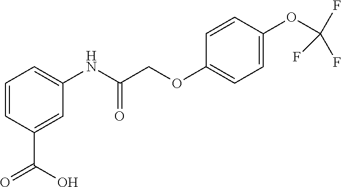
C1=CC(C(=O)O)=CC(NC(COC2=CC=C(OC(F)(F)F)C=C2)=O)=C1
